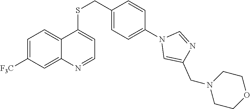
C1=C([F3C])C=C2C(=C1)C(SCC1=CC=C(N3C=C(CN4CCOCC4)N=C3)C=C1)=CC=N2
